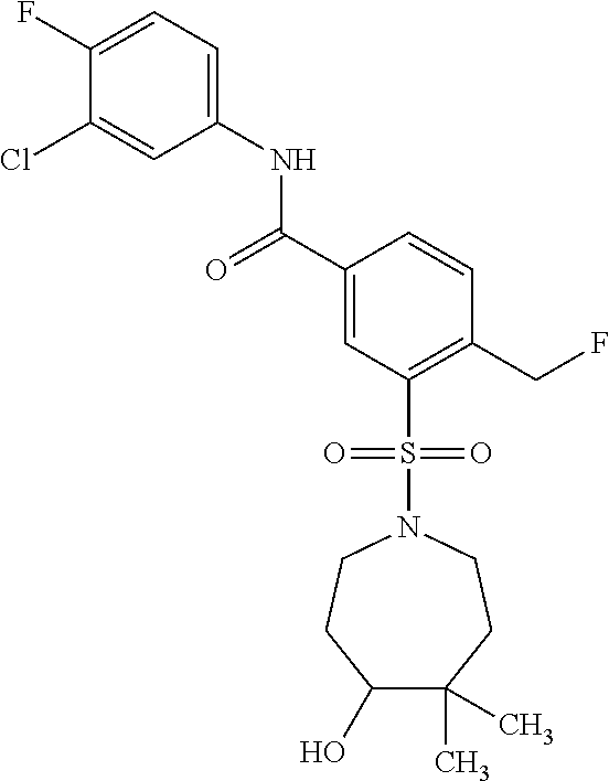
C1(F)=CC=C(NC(C2=CC(S(=O)(=O)N3CCC(O)C(C)(C)CC3)=C(CF)C=C2)=O)C=C1Cl
